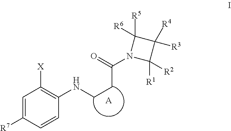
C1=C([R7])C=CC(NCCC(N2C([R1])([R2])C([R3])([R4])C2([R5])[R6])=O)=C1[X].[A]
